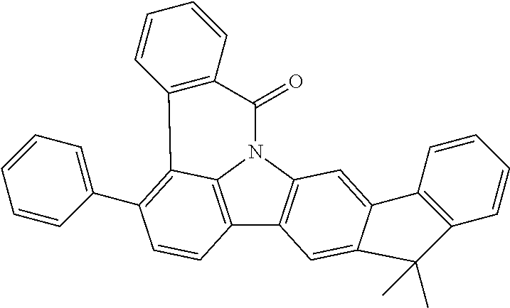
C12=C3N(C4=C1C=C1C(=C4)C4=C(C=CC=C4)C1(C)C)C(=O)C1=C(C3=C(C3=CC=CC=C3)C=C2)C=CC=C1
